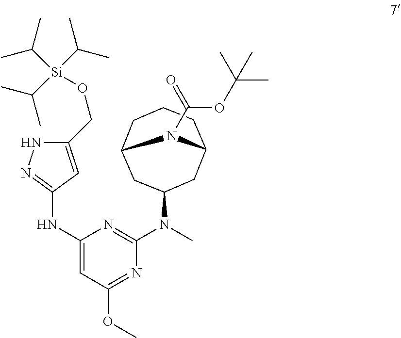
C12CC(N(C)C3=NC(NC4=NNC(CO[Si](C(C)C)(C(C)C)C(C)C)=C4)=CC(OC)=N3)CC(CCC1)N2C(=O)OC(C)(C)C
